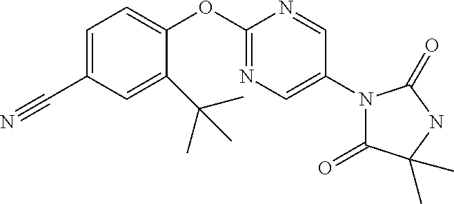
C1(OC2=CC=C(C#N)C=C2C(C)(C)C)=NC=C(N2C(=O)C(C)(C)NC2=O)C=N1
